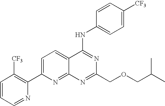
C1=CC=NC(C2=CC=C3C(=N2)N=C(COCC(C)C)N=C3NC2=CC=C([CF3])C=C2)=C1[CF3]
